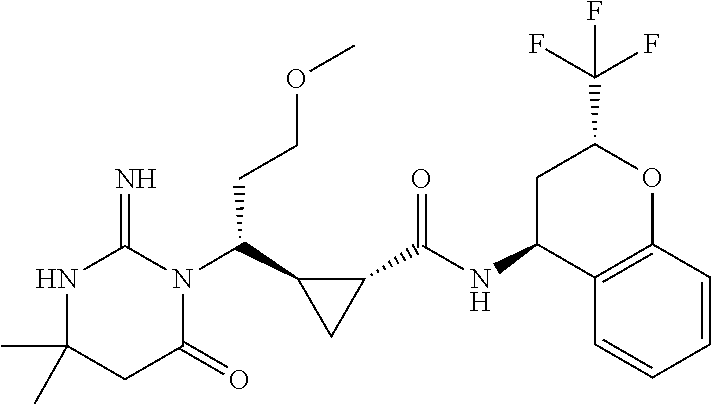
CC1(C)NC(=N)N(C(C2CC2C(NC2C3=C(OC(C(F)(F)F)C2)C=CC=C3)=O)CCOC)C(=O)C1
